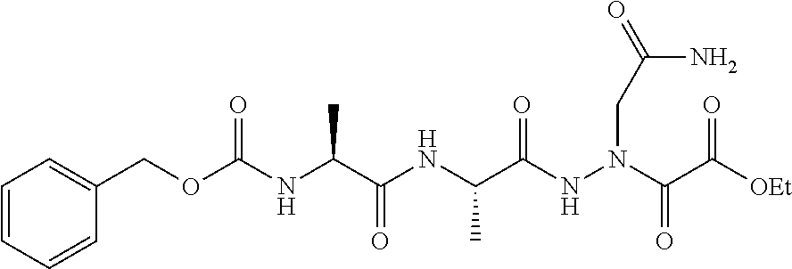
C(NC(C(NC(C(NN(C(C([OEt])=O)=O)CC(=O)N)=O)C)=O)C)(OCC1=CC=CC=C1)=O
